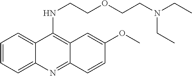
C1=CC=C2C(=C1)C(NCCOCCN(CC)CC)=C1C(=N2)C=CC(OC)=C1
